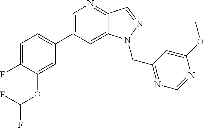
C1(C2=CC=C(F)C(OC(F)F)=C2)=CN=C2C(=C1)N(CC1=NC=NC(OC)=C1)N=C2
